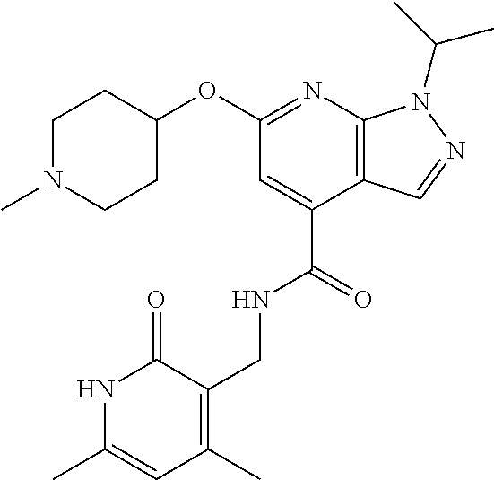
C1N(C)CCC(OC2=NC3=C(C(C(=O)NCC4=C(C)C=C(C)NC4=O)=C2)C=NN3C(C)C)C1
